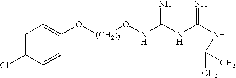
C1=C(Cl)C=CC(O[(CH2)3]ONC(NC(NC(C)C)=N)=N)=C1
